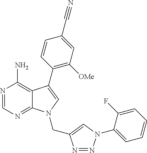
N1=CN=C2C(=C1N)C(C1=C([OMe])C=C(C#N)C=C1)=CN2CC1=CN(C2=CC=CC=C2F)N=N1
